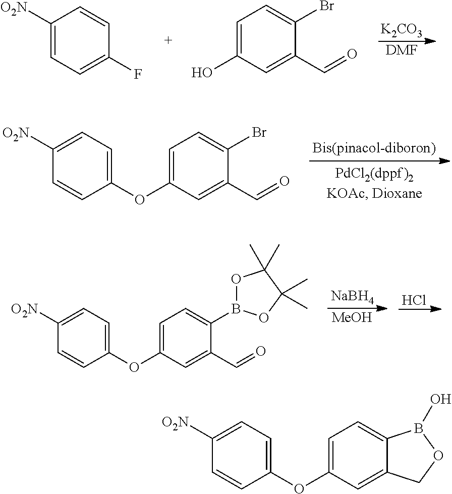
C1([O2N])=CC=C(F)C=C1.C1=C(O)C=C(C=O)C(Br)=C1.[K2CO3].[DMF].C1([O2N])=CC=C(OC2=CC=C(Br)C(C=O)=C2)C=C1.C1([O2N])=CC=C(OC2=CC=C(B3OC(C)(C)C(C)(C)O3)C(C=O)=C2)C=C1.[NaBH4].[MeOH].Cl.C1([O2N])=CC=C(OC2=CC=C3C(=C2)COB3O)C=C1
